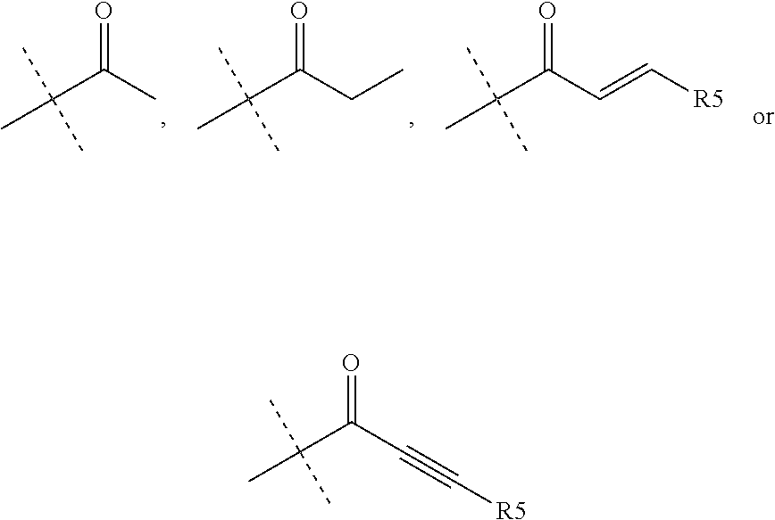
O=C(C#C[R5])C(C)(C)C.O=C(C)C(C)(C)C.O=C(CC)C(C)(C)C.O=C(C=C[R5])C(C)(C)C
